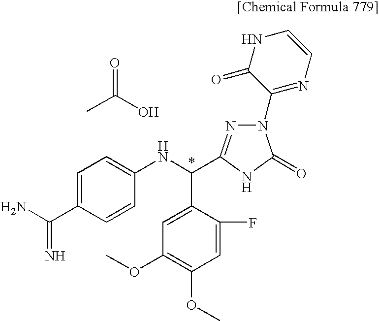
CC(O)=O.C1=C(C(=N)N)C=CC(NC(C2=CC(OC)=C(OC)C=C2F)C2=NN(C3=NC=CNC3=O)C(=O)N2)=C1
